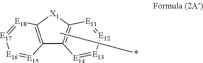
C12=C([X1]C3=C1[E14]=[E13][E12]=[E11]3)[E18]=[E17][E16]=[E15]2.CCCC*
